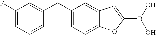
C1(F)=CC=CC(CC2=CC=C3C(=C2)C=C(B(O)O)O3)=C1
